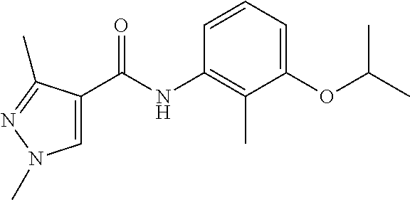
C1(OC(C)C)=CC=CC(NC(=O)C2=CN(C)N=C2C)=C1C
